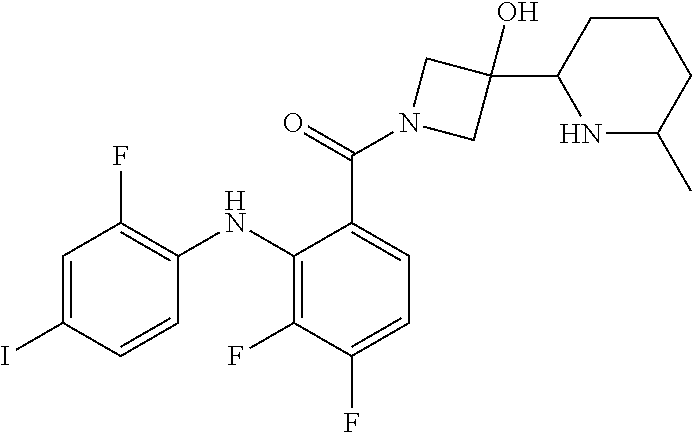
C1=C(I)C=CC(NC2=C(F)C(F)=CC=C2C(=O)N2CC(O)(C3NC(C)CCC3)C2)=C1F
